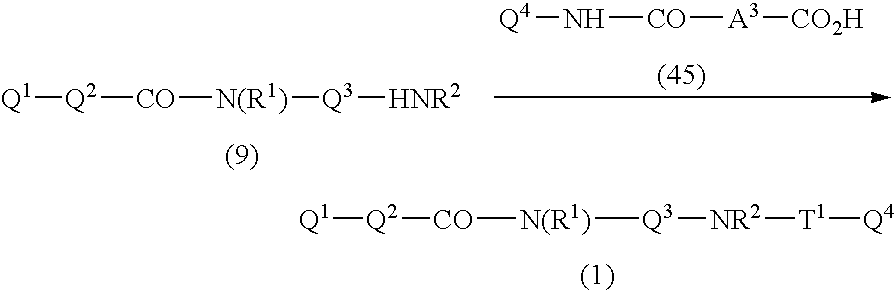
[Q1][Q2][CO][N(R1)][Q3][NR2][T1][Q4].[Q1][Q2][CO][N(R1)][Q3][HNR2].[Q4]N[CO][A3][CO2H]
